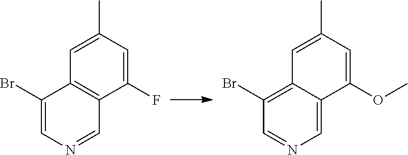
C1(F)=CC(C)=CC2=C1C=NC=C2Br.C1(OC)=CC(C)=CC2=C(Br)C=NC=C12
